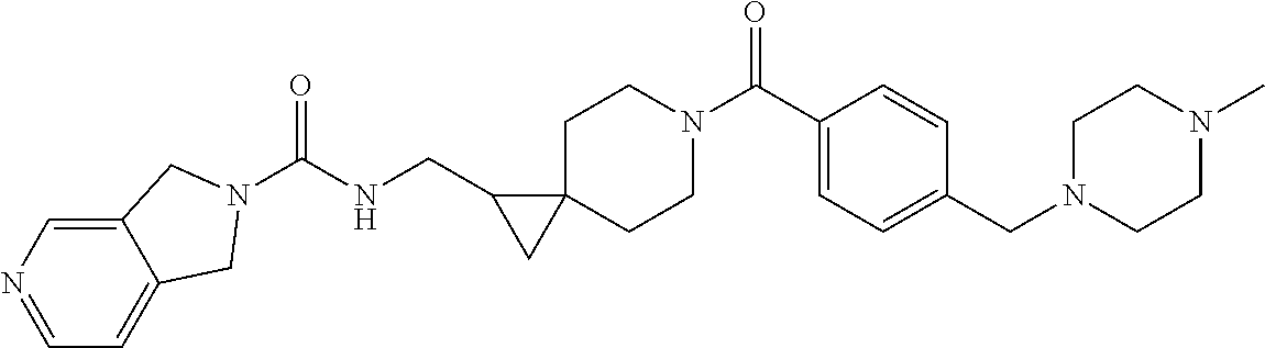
O=C(C1=CC=C(CN2CCN(C)CC2)C=C1)N1CCC2(CC1)C(CNC(=O)N1CC3=CC=NC=C3C1)C2
